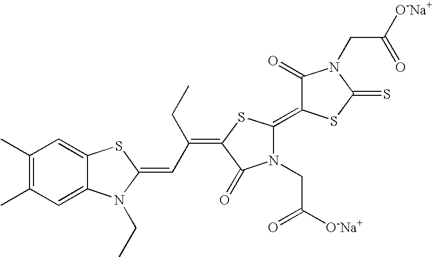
C1(C)=C(C)C=C2C(=C1)SC(=CC(=C1C(=O)N(CC([O-Na+])=O)C(=C3C(=O)N(CC([O-Na+])=O)C(=S)S3)S1)CC)N2CC
